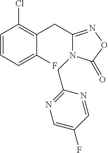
C1=CC=C(F)C(CC2=NOC(=O)N2CC2=NC=C(F)C=N2)=C1Cl
